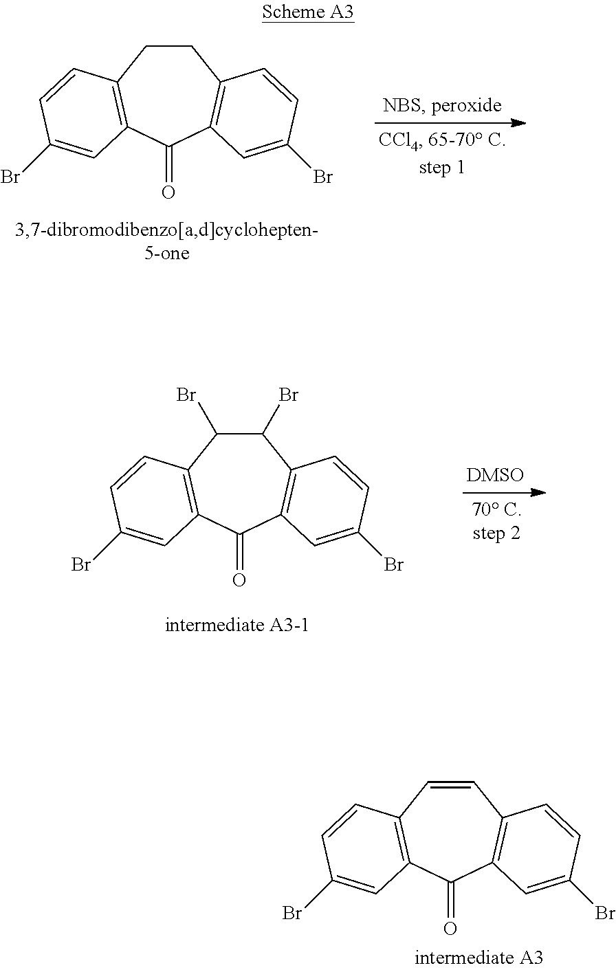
C1CC2=C(C(=O)C3=C1C=CC(Br)=C3)C=C(Br)C=C2.C1(Br)C(Br)C2=C(C(=O)C3=C1C=CC(Br)=C3)C=C(Br)C=C2.C1=CC2=C(C(=O)C3=C1C=CC(Br)=C3)C=C(Br)C=C2
